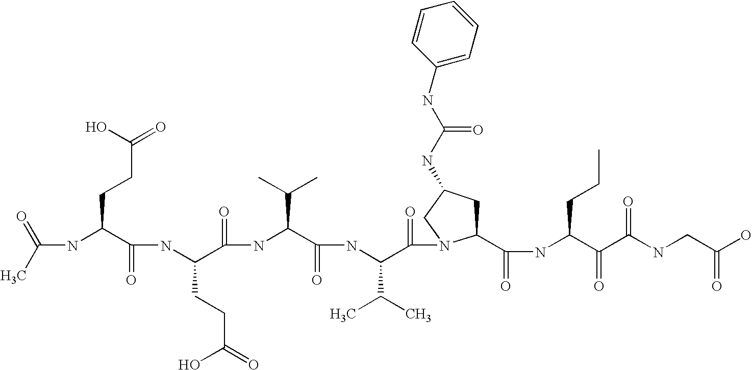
CC(=O)NC(C(NC(C(NC(C(NC(C(=O)N1C(C(NC(C(C(NCC(O)=O)=O)=O)CCC)=O)CC(NC(NC2=CC=CC=C2)=O)C1)C(C)C)=O)C(C)C)=O)CCC(O)=O)=O)CCC(=O)O
